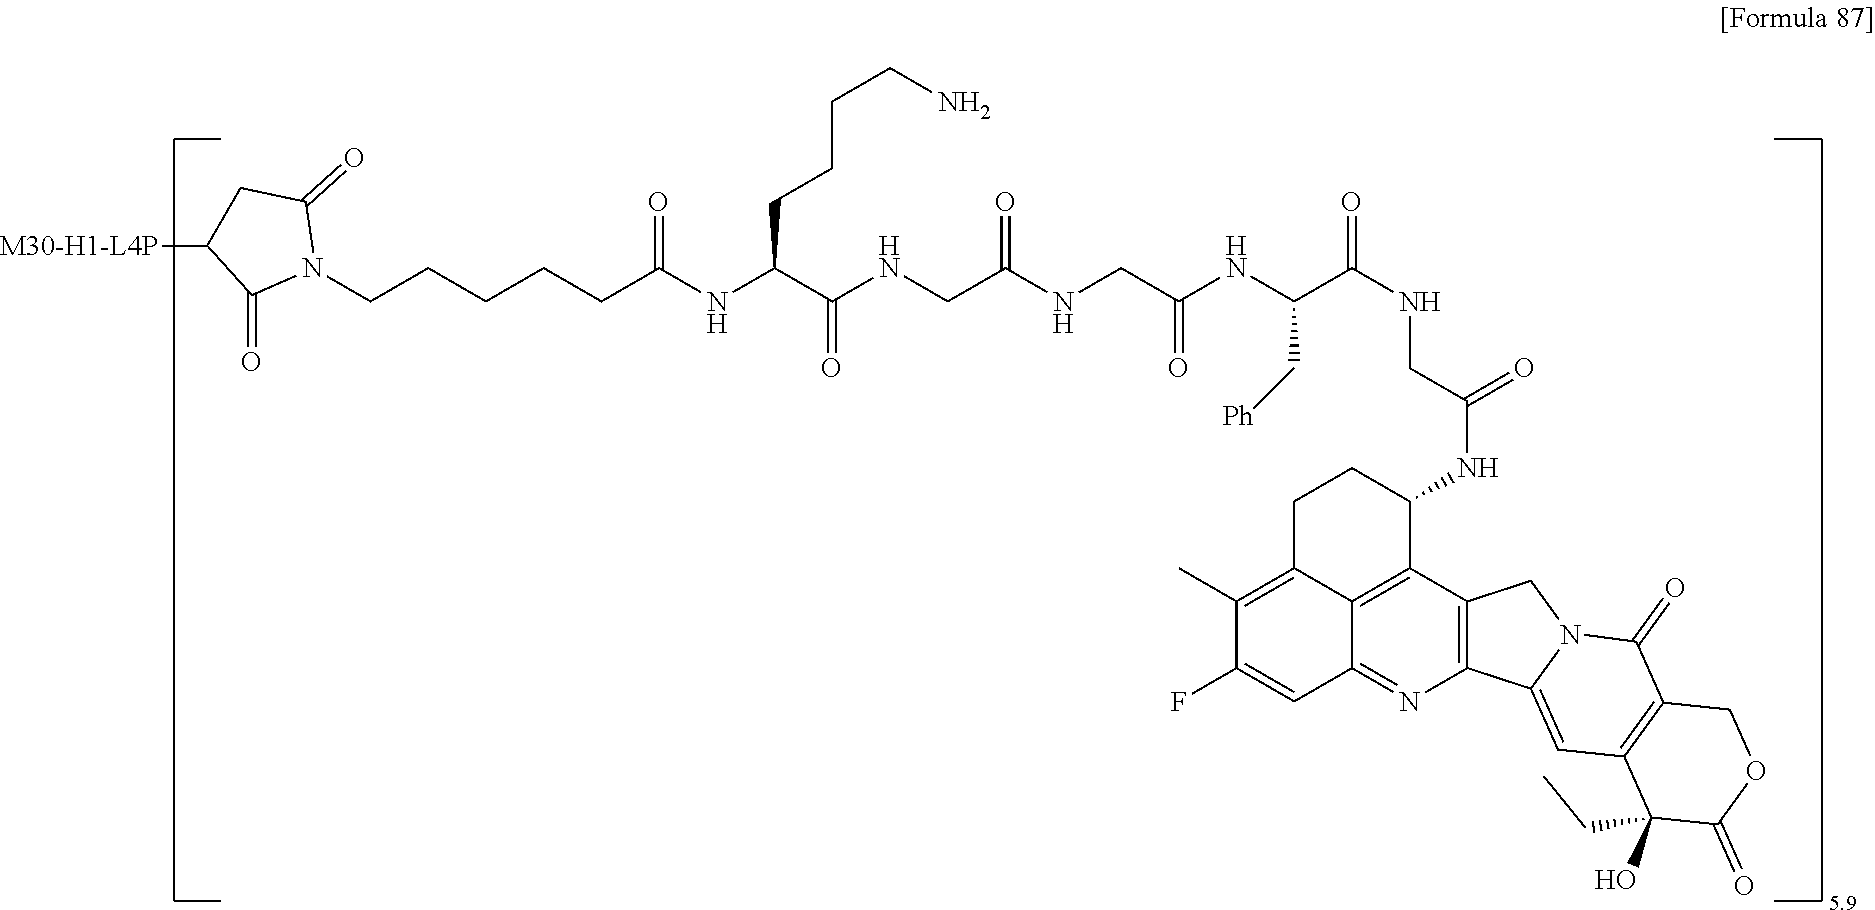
[M30-H1-L4P]C1CC(=O)N(CCCCCC(=O)NC(C(NCC(=O)NCC(NC(C(=O)NCC(=O)NC2CCC3=C(C)C(F)=CC4=NC5=C(C2=C34)CN2C5=CC3=C(C2=O)COC(=O)C3(O)CC)C[Ph])=O)=O)CCCCN)C1=O
